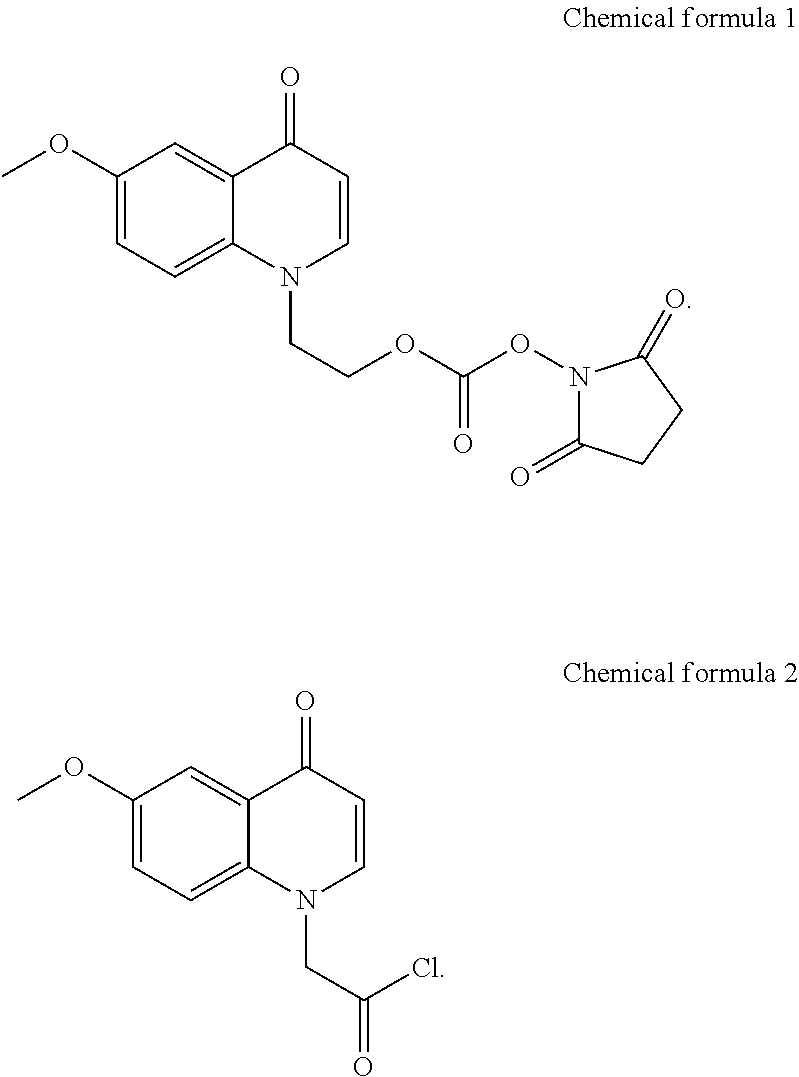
C1(OC)=CC=C2C(=C1)C(=O)C=CN2CCOC(ON1C(=O)CCC1=O)=O.C1(OC)=CC=C2C(=C1)C(=O)C=CN2CC(Cl)=O
